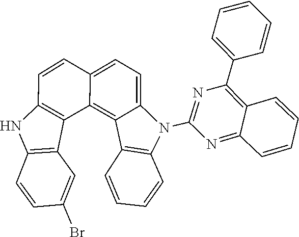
C12=C3C(=CC=C1N(C1=NC(C4=CC=CC=C4)=C4C(=N1)C=CC=C4)C1=C2C=CC=C1)C=CC1=C3C2=C(C=CC(Br)=C2)N1
